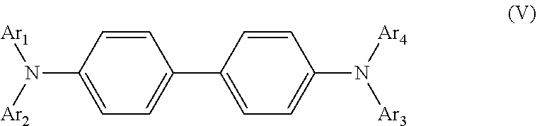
C1=C(N([Ar2])[Ar1])C=CC(C2=CC=C(N([Ar4])[Ar3])C=C2)=C1
